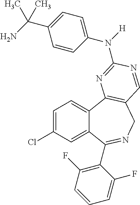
C12=CC(Cl)=CC=C1C1=C(CN=C2C2=C(F)C=CC=C2F)C=NC(N([H])C2=CC=C(C(N)(C)C)C=C2)=N1
